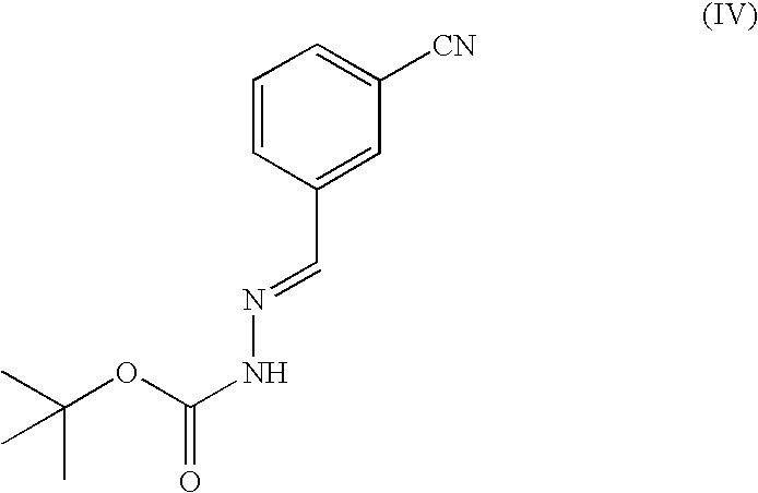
C1=CC(C=NNC(OC(C)(C)C)=O)=CC([CN])=C1
